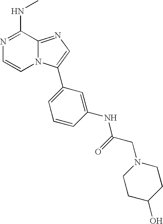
N1=C(NC)C2=NC=C(C3=CC=CC(NC(CN4CCC(O)CC4)=O)=C3)N2C=C1
